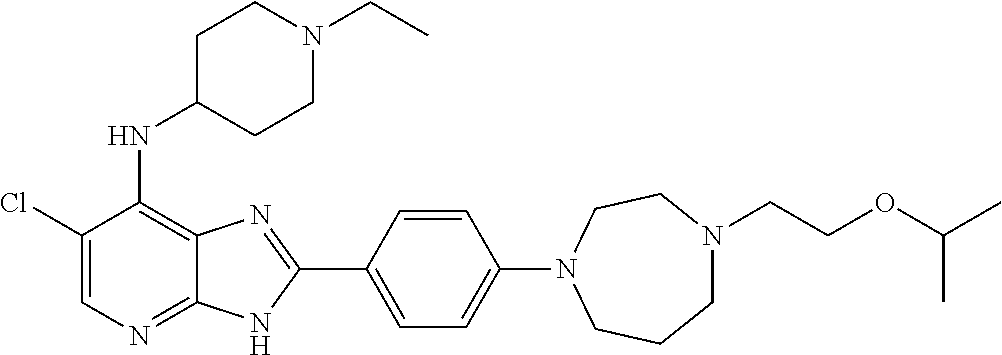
C1(Cl)=CN=C2C(=C1NC1CCN(CC)CC1)N=C(C1=CC=C(N3CCCN(CCOC(C)C)CC3)C=C1)N2
